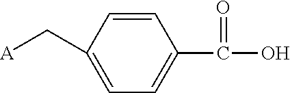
C1=CC(C[A])=CC=C1C(O)=O
